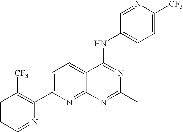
C1=CC=NC(C2=CC=C3C(=N2)N=C(C)N=C3NC2=CC=C([CF3])N=C2)=C1[CF3]
